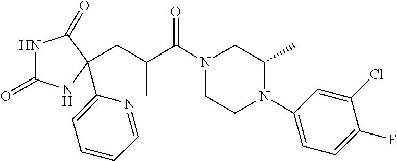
N1C(=O)NC(C2=CC=CC=N2)(CC(C(N2CCN(C3=CC=C(F)C(Cl)=C3)C(C)C2)=O)C)C1=O
